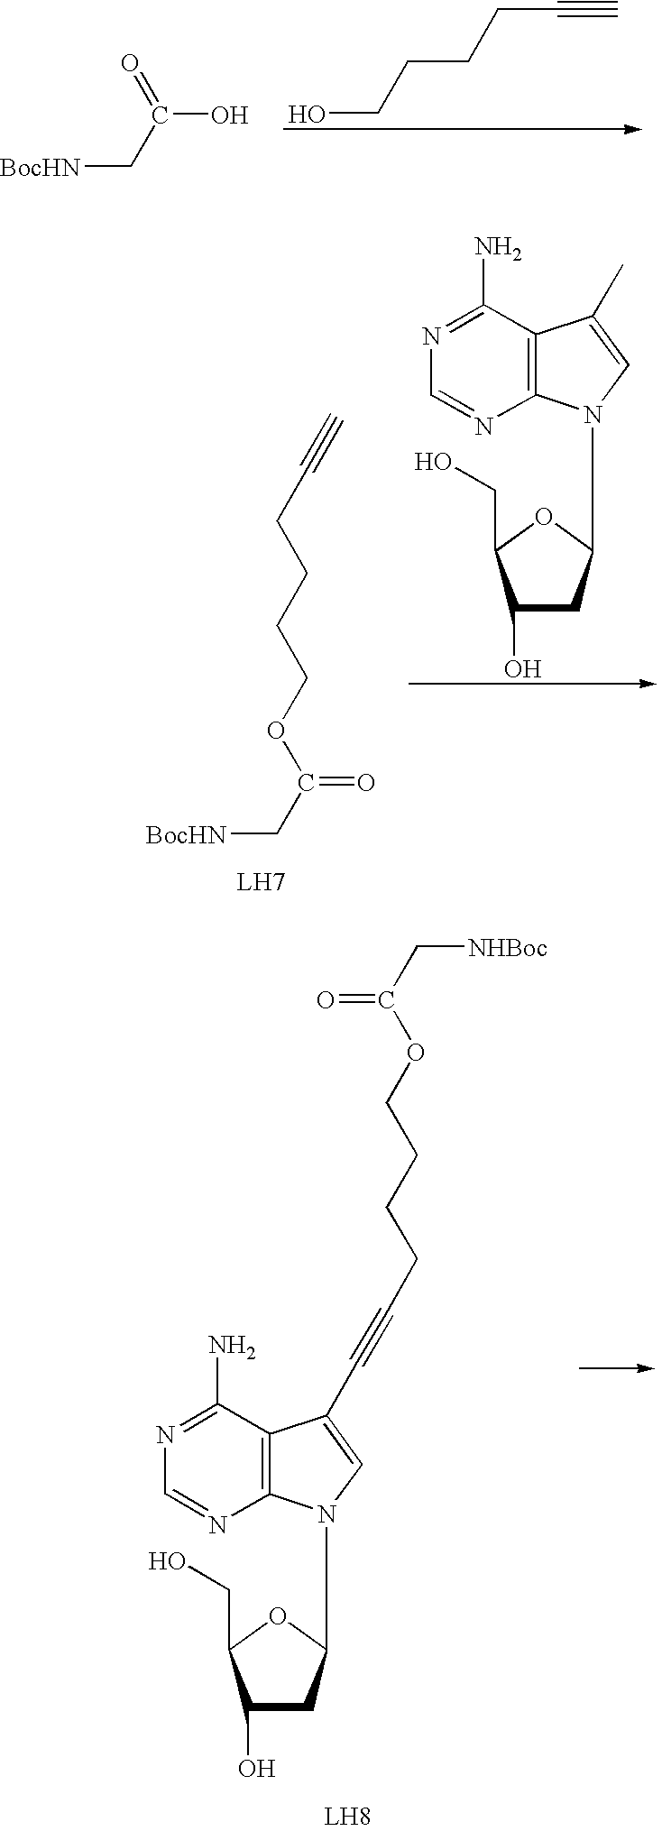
[BocHN]CC(O)=O.OCCCCC#C.[BocHN]CC(=O)OCCCCC#C.N1=C(N)C2=C(N=C1)N(C1CC(O)C(CO)O1)C=C2C.N1=C(N)C2=C(N=C1)N(C1CC(O)C(CO)O1)C=C2C#CCCCCOC(C[NHBoc])=O
